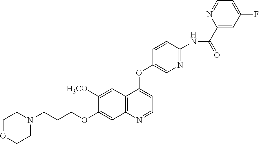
C1COCCN1CCCOC1=CC2=C(C=C1[H3CO])C(OC1=CN=C(NC(C3=CC(F)=CC=N3)=O)C=C1)=CC=N2
